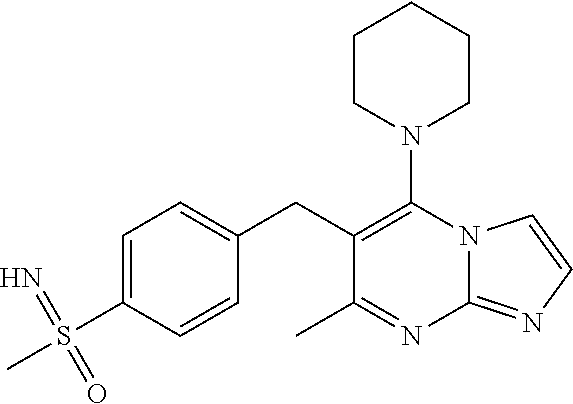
N1(C2=C(CC3=CC=C(S(C)(=N)=O)C=C3)C(C)=NC3=NC=CN23)CCCCC1
